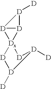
[D]12[D]([Dx]13[D][D]([D])[D]([D])[D]3)[D]2[D]
